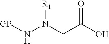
[GP]NN(CC(O)=O)[R1]
